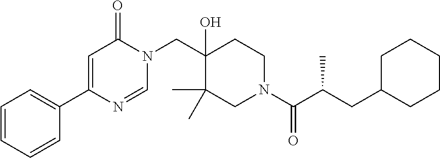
C1=NC(C2=CC=CC=C2)=CC(=O)N1CC1(O)C(C)(C)CN(C(=O)C(CC2CCCCC2)C)CC1
